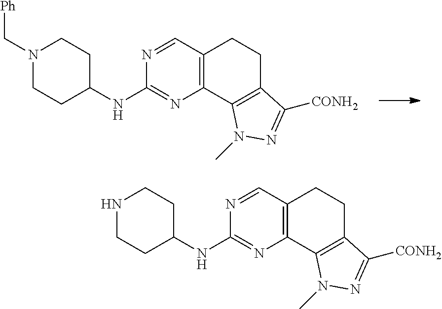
C12=C(C=NC(NC3CCN(C[Ph])CC3)=N1)CCC1=C2N(C)N=C1[CONH2].C12=C(C=NC(NC3CCNCC3)=N1)CCC1=C2N(C)N=C1[CONH2]
